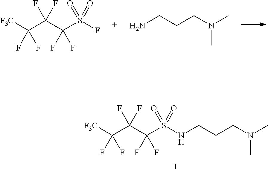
C(F)(F)(C([F3C])(F)F)C(F)(F)S(=O)(=O)F.NCCCN(C)C.C(F)(F)(C([F3C])(F)F)C(F)(F)S(=O)(=O)NCCCN(C)C
